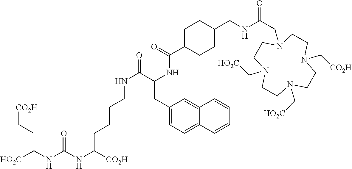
[HO2C]C(NC(NC([CO2H])CCCCNC(=O)C(NC(C1CCC(CNC(=O)CN2CCN(C[HO2C])CCN(C[HO2C])CCN(C[CO2H])CC2)CC1)=O)CC1=CC=C2C(=C1)C=CC=C2)=O)CC[CO2H]
